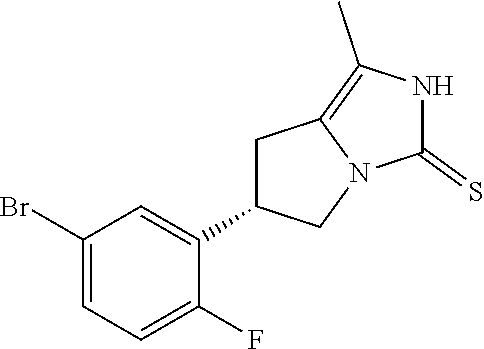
C1(Br)=CC=C(F)C(C2CC3=C(C)NC(=S)N3C2)=C1
